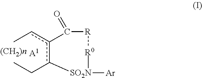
Ccc1c(CC)[SO2N]([Ar])[R0][R]C1=O.[A1]
